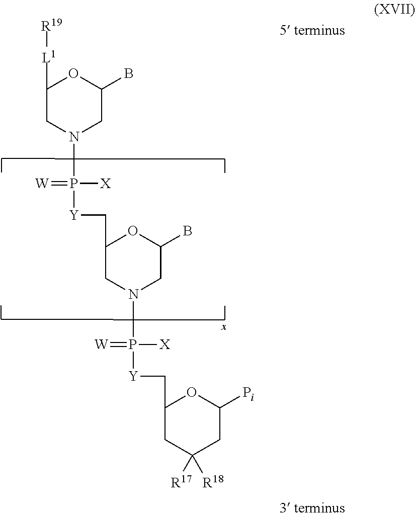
C1([L1][R19])CN(P(=[W])([X])[Y]CC2CN(P(=[W])([X])[Y]CC3CC([R17])([R18])CC([Pi])O3)CC(B)O2)CC(B)O1
